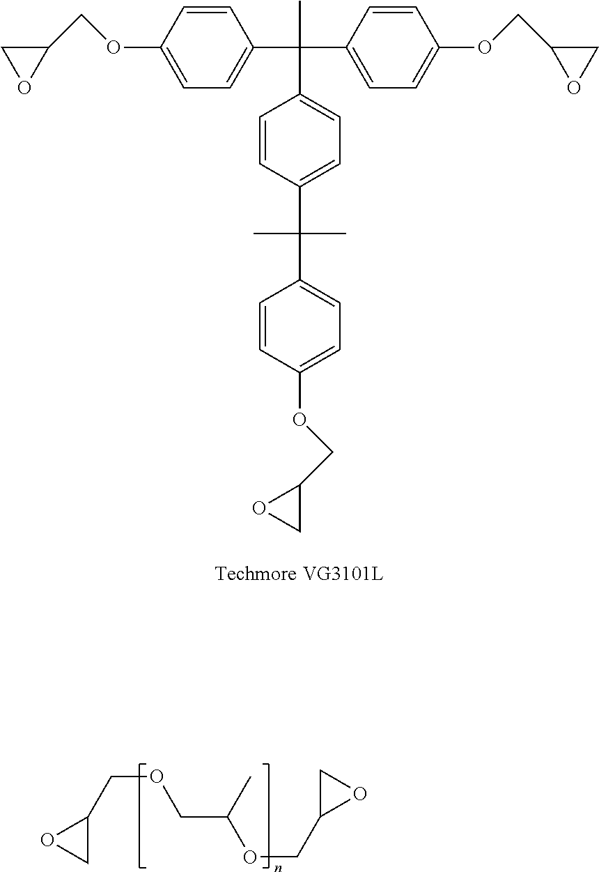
C1(COC2=CC=C(C(C3=CC=C(OCC4OC4)C=C3)(C)C3=CC=C(C(C4=CC=C(OCC5OC5)C=C4)(C)C)C=C3)C=C2)CO1.C1C(COCC(C)OCC2OC2)O1
